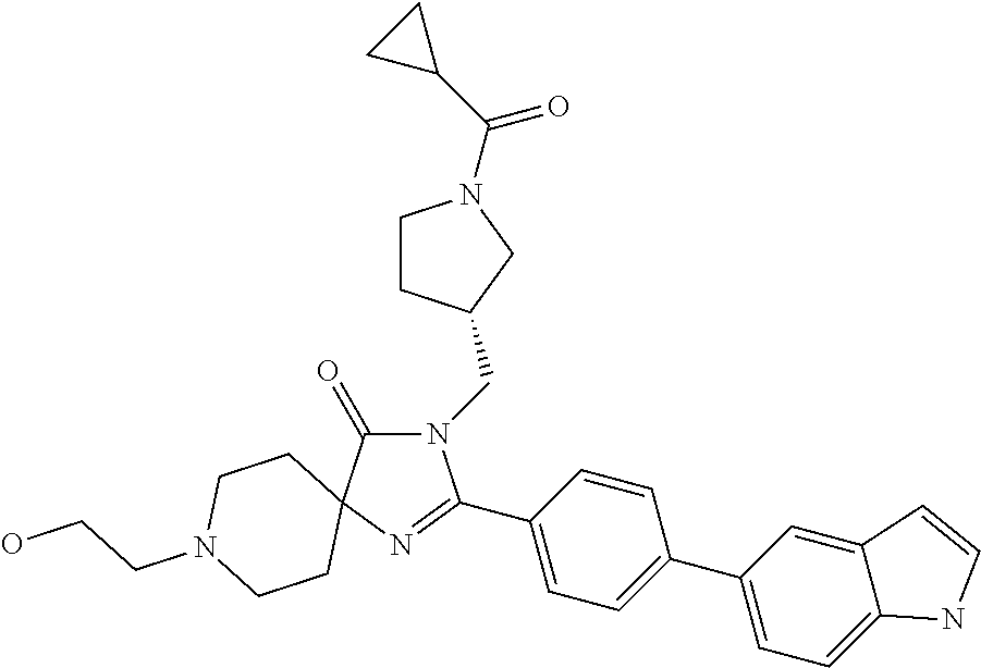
N1(CC2CCN(C(C3CC3)=O)C2)C(=O)C2(N=C1C1=CC=C(C3=CC=C4C(=C3)C=CN4)C=C1)CCN(CCO)CC2
